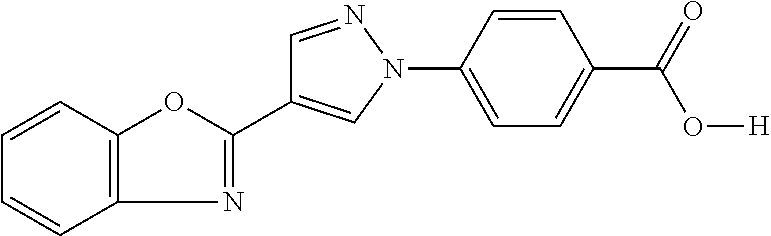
C1(C2=CN(C3=CC=C(C(=O)O[H])C=C3)N=C2)=NC2=C(O1)C=CC=C2
